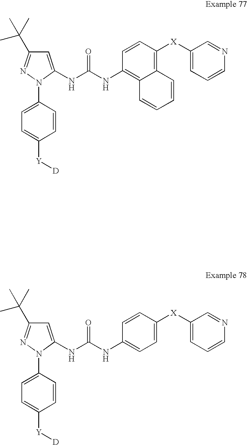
C1=C(NC(NC2=C3C(=C([X]C4=CC=CN=C4)C=C2)C=CC=C3)=O)N(C2=CC=C([Y][D])C=C2)N=C1C(C)(C)C.C1=C(NC(NC2=CC=C([X]C3=CC=CN=C3)C=C2)=O)N(C2=CC=C([Y][D])C=C2)N=C1C(C)(C)C
